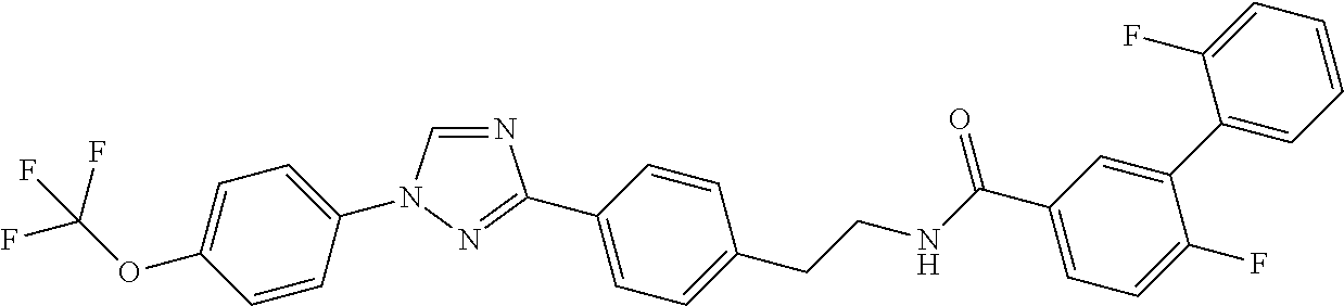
N1=CN(C2=CC=C(OC(F)(F)F)C=C2)N=C1C1=CC=C(CCNC(C2=CC=C(F)C(C3=CC=CC=C3F)=C2)=O)C=C1
